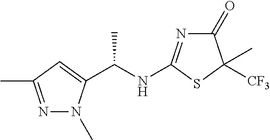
C(NC1=NC(=O)C([CF3])(C)S1)(C)C1=CC(C)=NN1C
